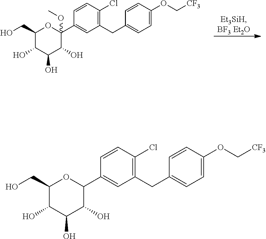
C1=CC(Cl)=C(CC2=CC=C(OC[CF3])C=C2)C=C1C1(OC)C(O)C(O)C(O)C(CO)O1.C1=CC(Cl)=C(CC2=CC=C(OC[CF3])C=C2)C=C1C1C(O)C(O)C(O)C(CO)O1
